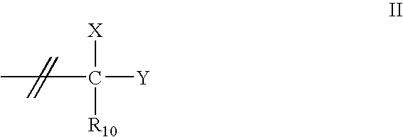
[X]C([R10])([Y])CC
